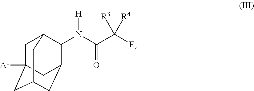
C1C2([A1])CC3CC(C(N(C(C([R3])([E])[R4])=O)[H])C1C3)C2
